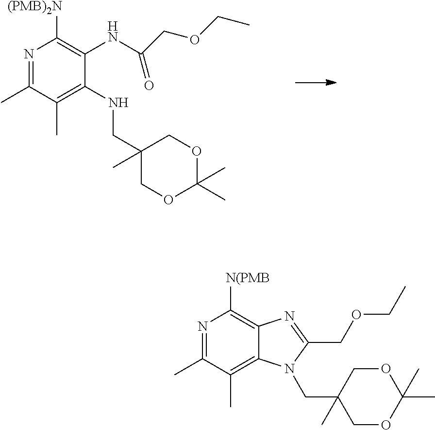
C1(C)=NC([(PMB)2N])=C(NC(COCC)=O)C(NCC2(C)COC(C)(C)OC2)=C1C.C1(C)=NC([N(PMB])=C2C(=C1C)N(CC1(C)COC(C)(C)OC1)C(COCC)=N2
